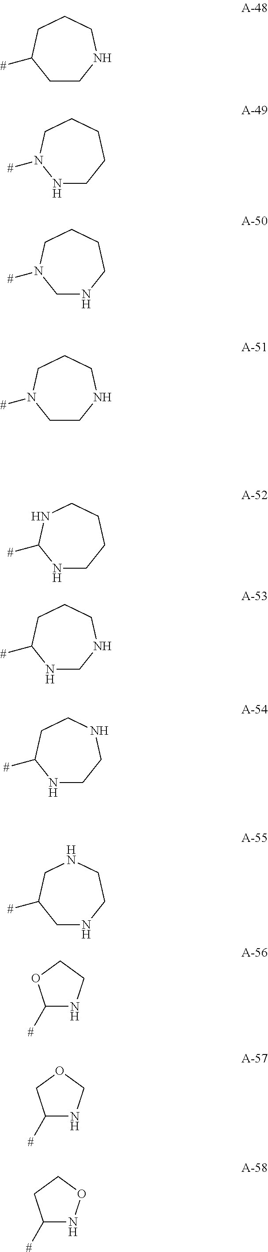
C1CNCCCC1[#].N1CCCCCN1[#].C1NCCCCN1[#].C1CNCCCN1[#].N1CCCCNC1[#].N1CNCCCC1[#].N1CCNCCC1[#].C1NCCNCC1[#].C1([#])NCCO1.C1([#])NCOC1.C1([#])NOCC1
